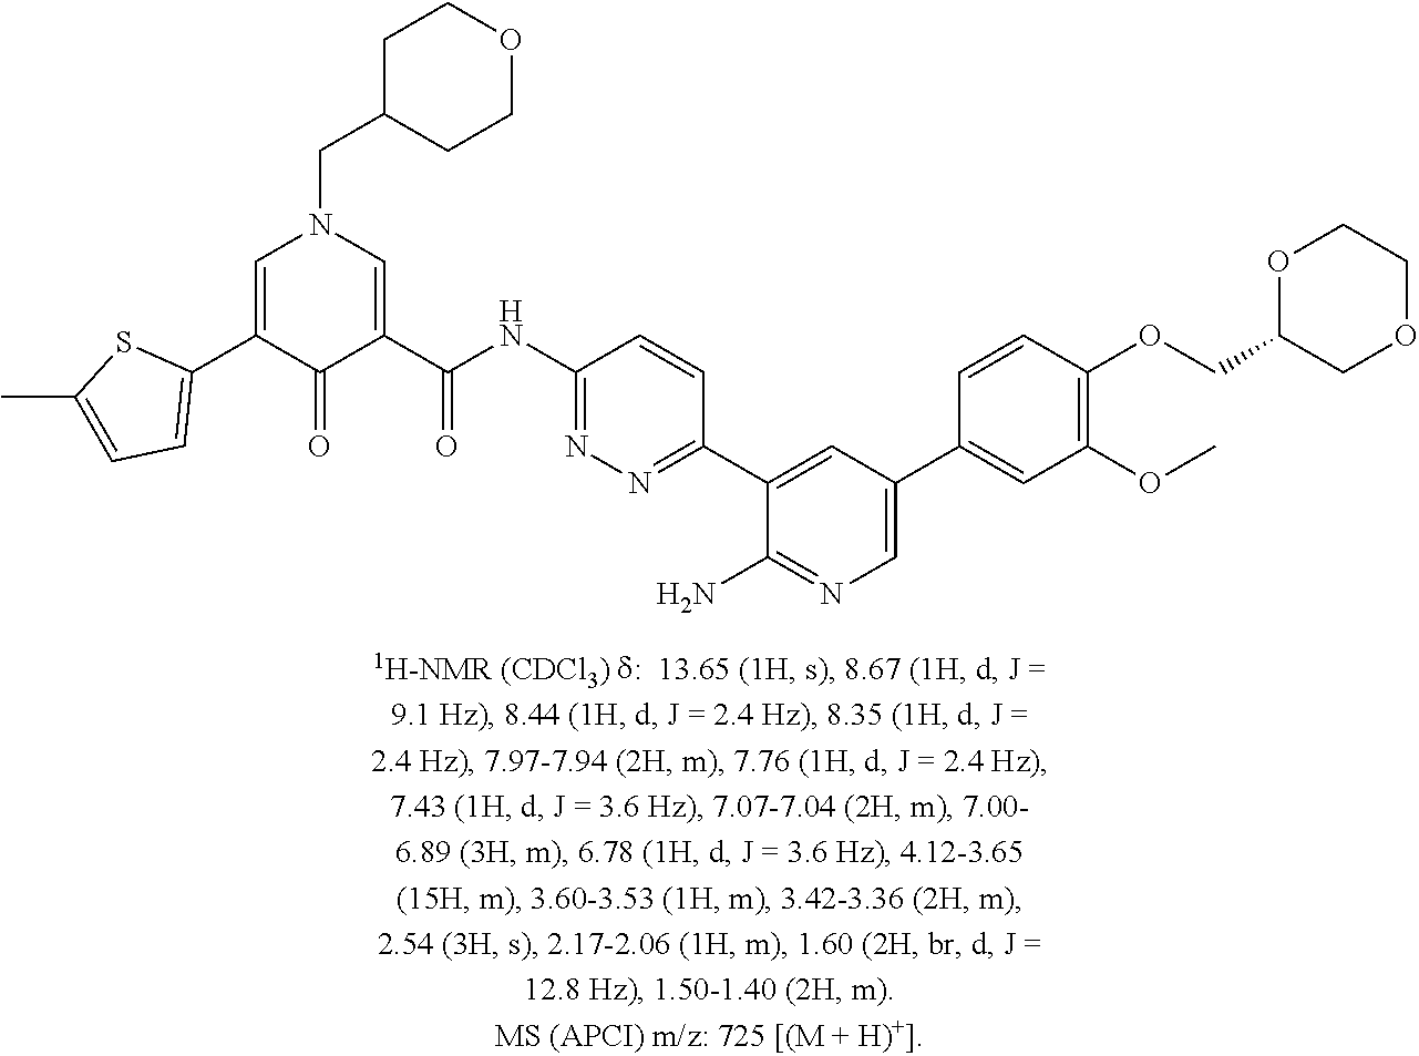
C1(C2=CN(CC3CCOCC3)C=C(C(NC3=NN=C(C4=CC(C5=CC(OC)=C(OCC6COCCO6)C=C5)=CN=C4N)C=C3)=O)C2=O)=CC=C(C)S1
